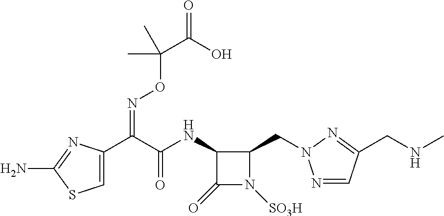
C1=C(C(C(NC2C(=O)N([SO3H])C2CN2N=CC(CNC)=N2)=O)=NOC(C(=O)O)(C)C)N=C(N)S1
